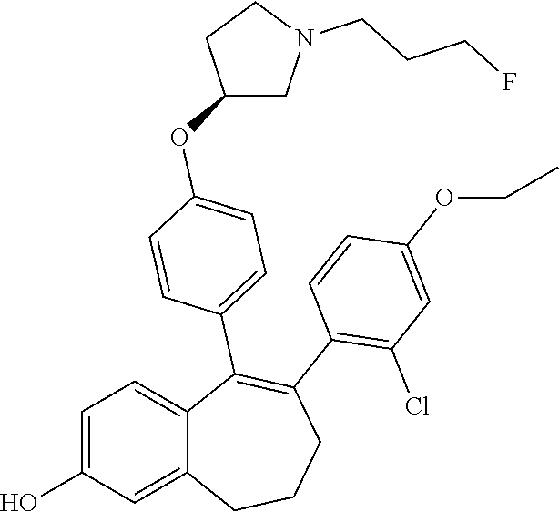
C1=C(O)C=C2C(=C1)C(C1=CC=C(OC3CN(CCCF)CC3)C=C1)=C(C1=C(Cl)C=C(OCC)C=C1)CCC2
